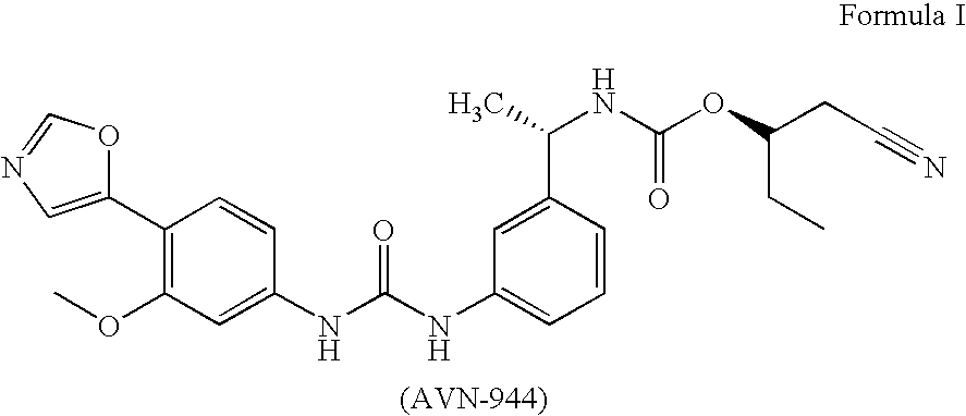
C1(C2=CN=CO2)=C(OC)C=C(NC(=O)NC2=CC=CC(C(NC(=O)OC(CC)CC#N)C)=C2)C=C1
